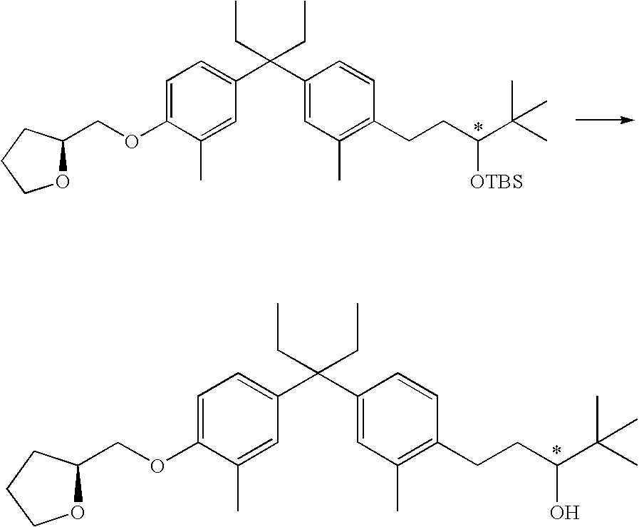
C1=C(OCC2OCCC2)C(C)=CC(C(C2=CC(C)=C(CCC(O)C(C)(C)C)C=C2)(CC)CC)=C1.C1=C(OCC2OCCC2)C(C)=CC(C(C2=CC(C)=C(CCC([OTBS])C(C)(C)C)C=C2)(CC)CC)=C1
